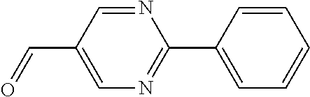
C(C1=CN=C(C2=CC=CC=C2)N=C1)=O
